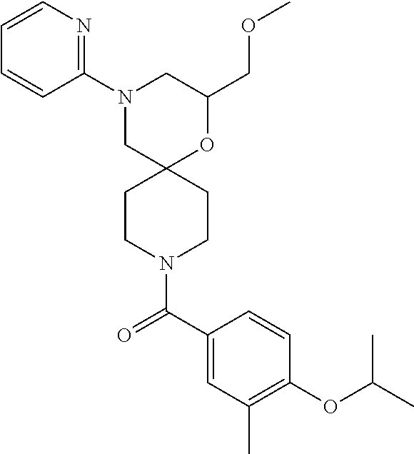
C1(COC)OC2(CN(C3=NC=CC=C3)C1)CCN(C(C1=CC(C)=C(OC(C)C)C=C1)=O)CC2
